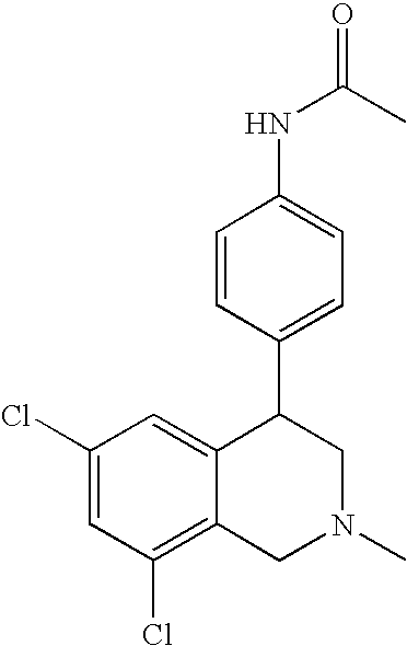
C1(Cl)=C2C(=CC(Cl)=C1)C(C1=CC=C(NC(C)=O)C=C1)CN(C)C2
